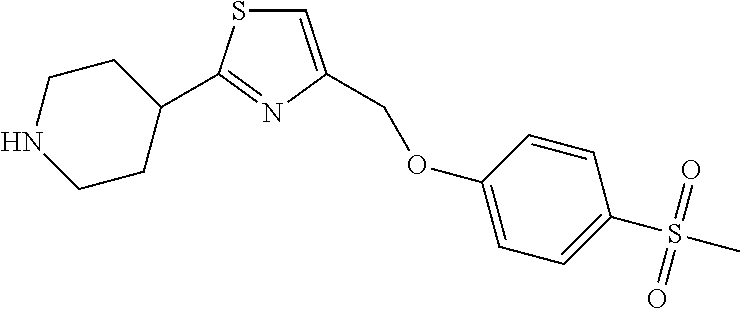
C1=C(COC2=CC=C(S(C)(=O)=O)C=C2)N=C(C2CCNCC2)S1
